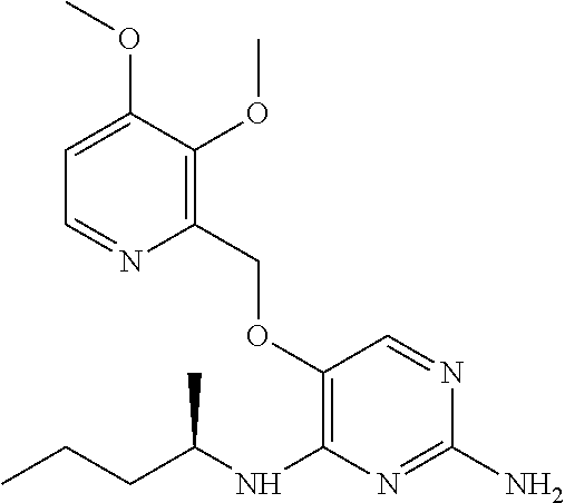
C1(COC2=C(NC(CCC)C)N=C(N)N=C2)=C(OC)C(OC)=CC=N1
